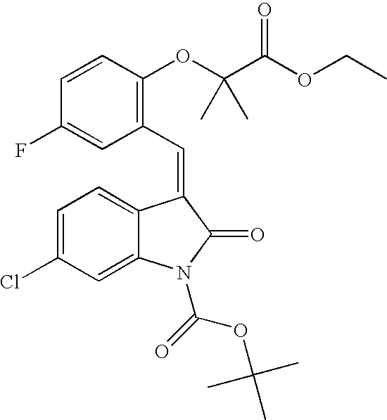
C1=CC(OC(C(=O)OCC)(C)C)=C(C=C2C3=CC=C(Cl)C=C3N(C(=O)OC(C)(C)C)C2=O)C=C1F
